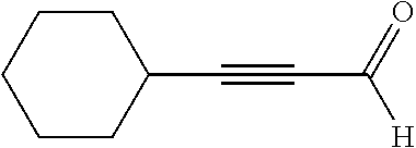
C1(C#CC([H])=O)CCCCC1
